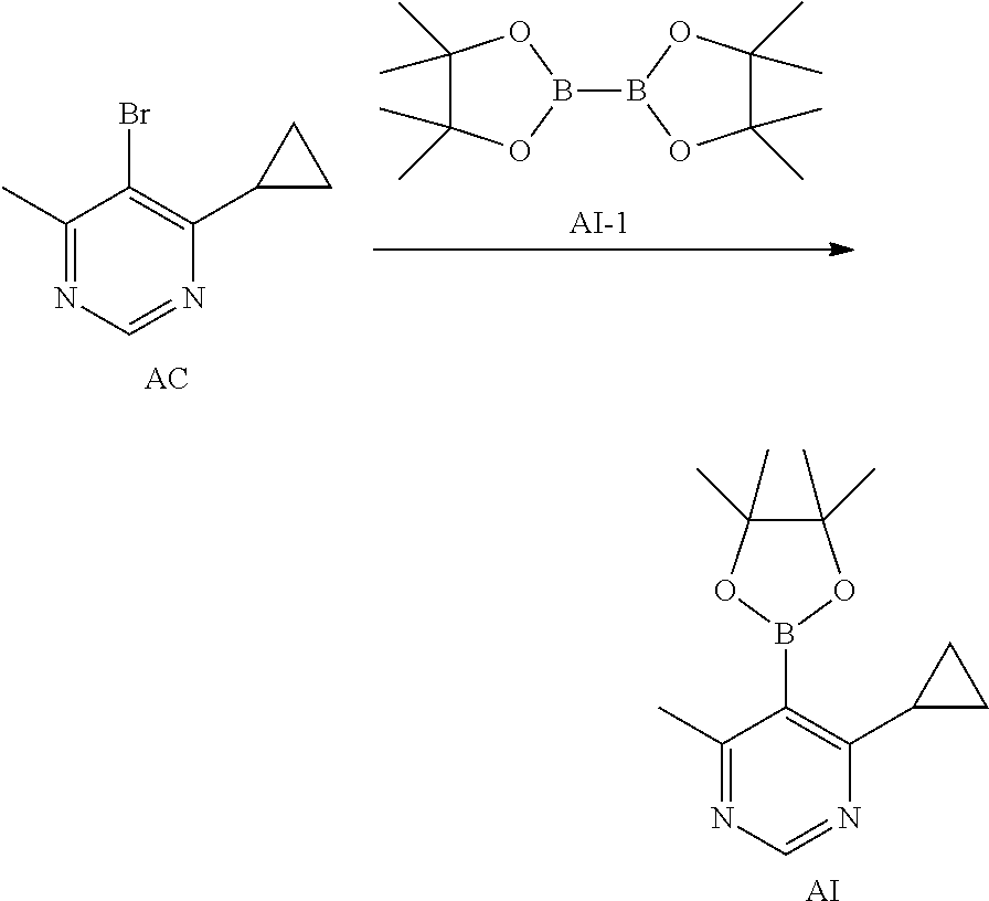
C1(C)=NC=NC(C2CC2)=C1B1OC(C)(C)C(C)(C)O1.[AI].C1(C)=NC=NC(C2CC2)=C1Br.B1(B2OC(C)(C)C(C)(C)O2)OC(C)(C)C(C)(C)O1
